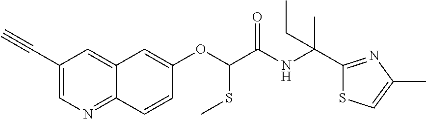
C1(C#C)=CN=C2C(=C1)C=C(OC(SC)C(=O)NC(C1=NC(C)=CS1)(C)CC)C=C2
